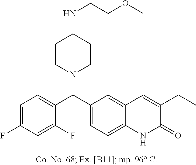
C1=C(F)C=C(F)C(C(C2=CC=C3C(=C2)C=C(CC)C(=O)N3)N2CCC(NCCOC)CC2)=C1
